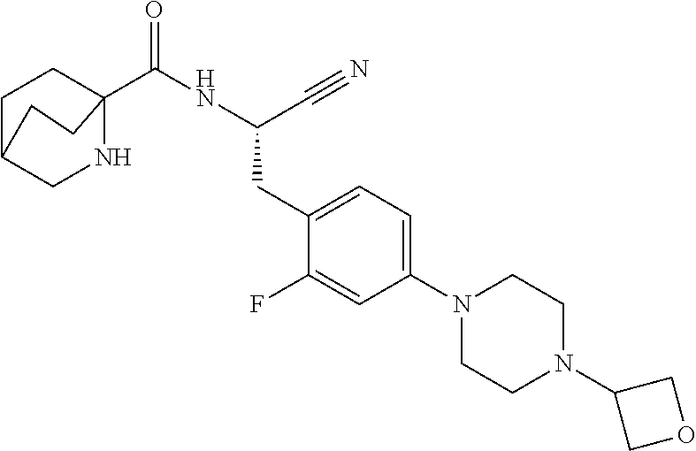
N1CC2CCC1(C(NC(C#N)CC1=CC=C(N3CCN(C4COC4)CC3)C=C1F)=O)CC2
